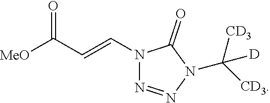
N1(C=CC([MeO])=O)N=NN(C([CD3])([CD3])[D])C1=O
